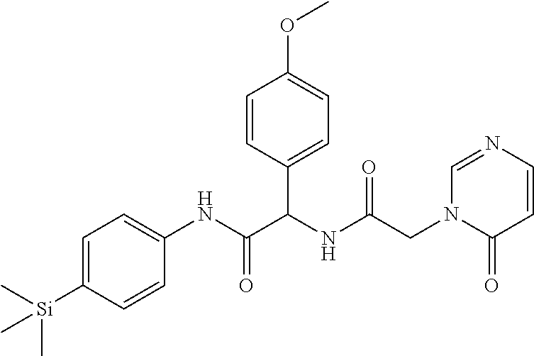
C1=C([Si](C)(C)C)C=CC(NC(=O)C(NC(CN2C(=O)C=CN=C2)=O)C2=CC=C(OC)C=C2)=C1
